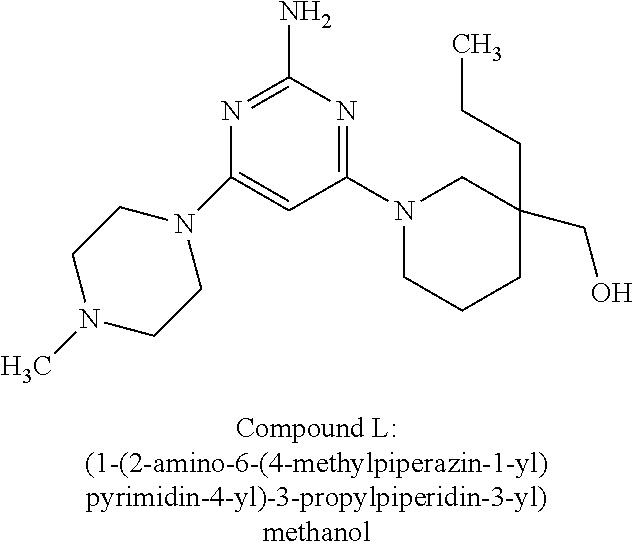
C1N(C)CCN(C2=CC(N3CCCC(CCC)(CO)C3)=NC(N)=N2)C1
